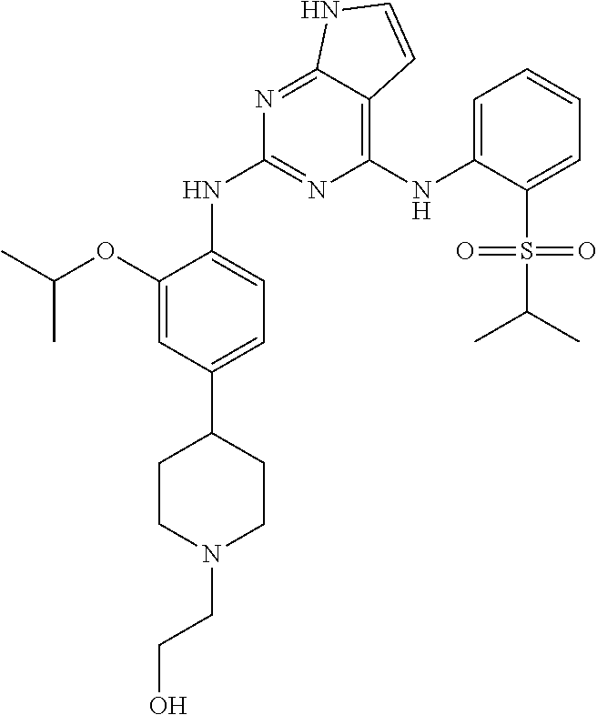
C1(NC2=CC=CC=C2S(=O)(C(C)C)=O)=C2C(=NC(NC3=CC=C(C4CCN(CCO)CC4)C=C3OC(C)C)=N1)NC=C2
